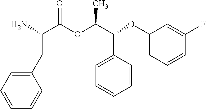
C(C(C(=O)OC(C(C1=CC=CC=C1)OC1=CC=CC(F)=C1)C)N)C1=CC=CC=C1
